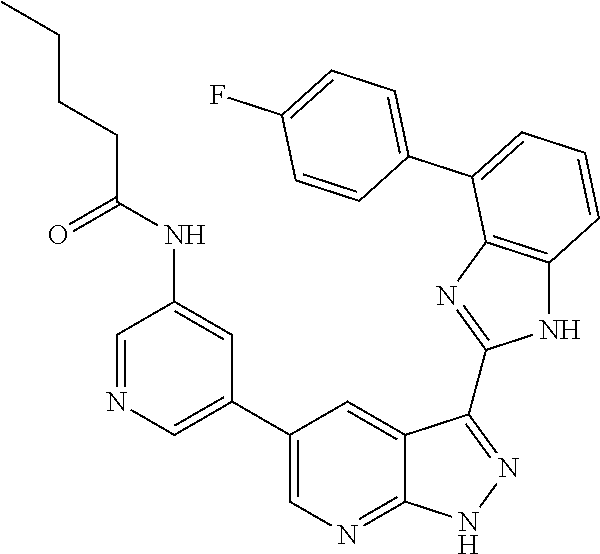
C1=C(C2=CC=CC3=C2N=C(C2=NNC4=NC=C(C5=CN=CC(NC(CCCC)=O)=C5)C=C42)N3)C=CC(F)=C1
